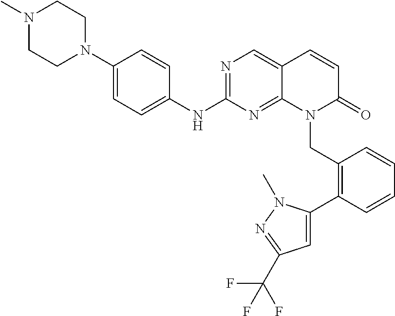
C1(N2CCN(C)CC2)=CC=C(NC2=NC=C3C(=N2)N(CC2=C(C4=CC(C(F)(F)F)=NN4C)C=CC=C2)C(=O)C=C3)C=C1
